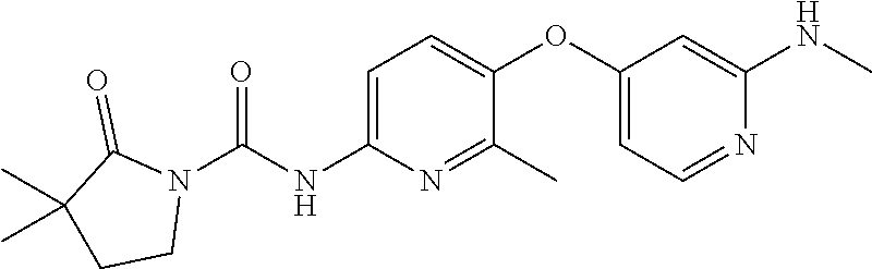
C1=C(NC(N2C(=O)C(C)(C)CC2)=O)N=C(C)C(OC2=CC=NC(NC)=C2)=C1
